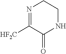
N1=C([HF2C])C(=O)NCC1
